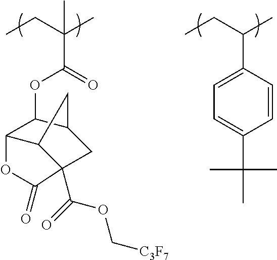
C(C(C)(C(OC1C2C3CC1CC3(C(=O)OC[C3F7])C(=O)O2)=O)C)C.C(C(C)C1=CC=C(C(C)(C)C)C=C1)C
